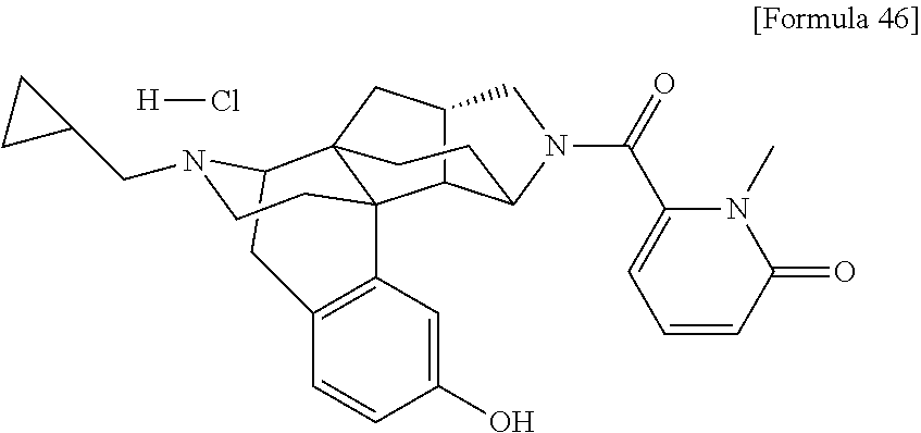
C12C3C(N(C(=O)C4=CC=CC(=O)N4C)C1)CCC1(C2)C32C3=C(CC1N(CC1CC1)CC2)C=CC(O)=C3.[H]Cl
